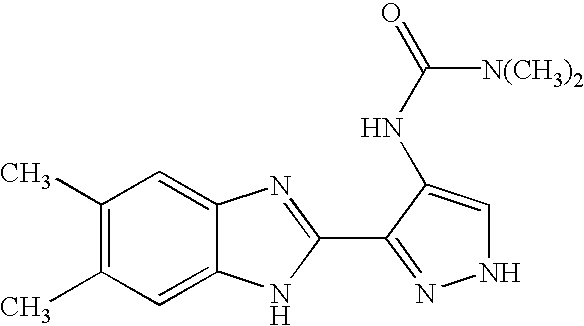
C1(C)=C(C)C=C2C(=C1)N=C(C1=NNC=C1NC([N(CH3)2])=O)N2
